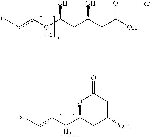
O1C(CccC)CC([OH])CC1=O.CccCC(CC(CC(O)=O)O)O
